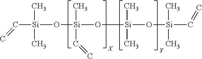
C([Si](O[Si](O[Si](O[Si](C=C)(C)C)(C)C)(C)C=C)(C)C)=C
